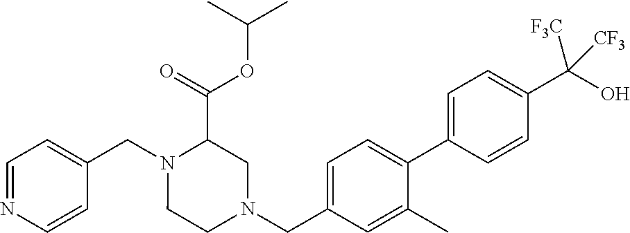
C1=NC=CC(CN2CCN(CC3=CC=C(C4=CC=C(C(O)([CF3])[CF3])C=C4)C(C)=C3)CC2C(=O)OC(C)C)=C1
